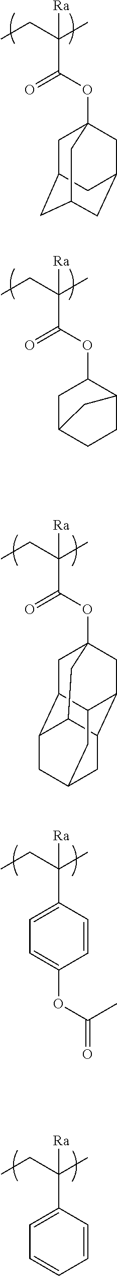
CCC(C)(C(=O)OC12CC3CC(CC(C1)C3)C2)[Ra].CCC(C)(C(=O)OC1CC2CCC1C2)[Ra].CCC(C)(C(=O)OC12CC3C4C(C1)C1CC(CC3C1C2)C4)[Ra].CCC(C)(C1=CC=C(OC(=O)C)C=C1)[Ra].CCC(C)(C1=CC=CC=C1)[Ra]
